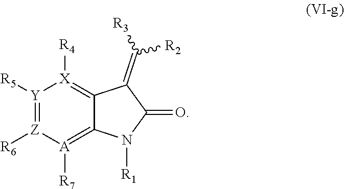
[R1]N1C2=[A]([R7])[Z]([R6])=[Y]([R5])[X]([R4])=C2C(=C([R3])[R2])C1=O
